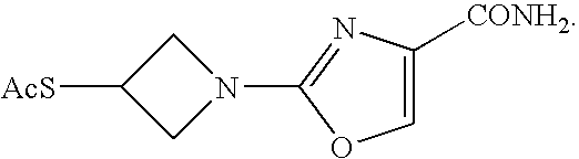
N1(C2=NC([CONH2])=CO2)CC([AcS])C1
